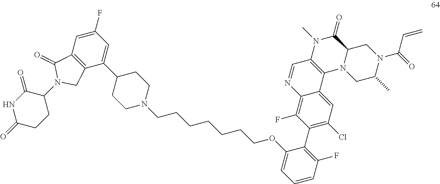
C1(=O)NC(=O)CCC1N1CC2=C(C1=O)C=C(F)C=C2C1CCN(CCCCCCCOC2=CC=CC(F)=C2C2=C(Cl)C=C3C(=C2F)N=CC2=C3N3CC(C)N(C(=O)C=C)CC3C(=O)N2C)CC1
